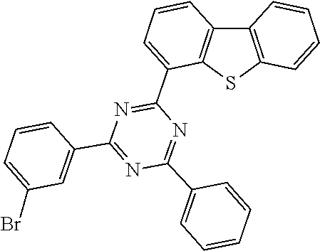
N1=C(C2=CC(Br)=CC=C2)N=C(C2=CC=CC3=C2SC2=C3C=CC=C2)N=C1C1=CC=CC=C1
